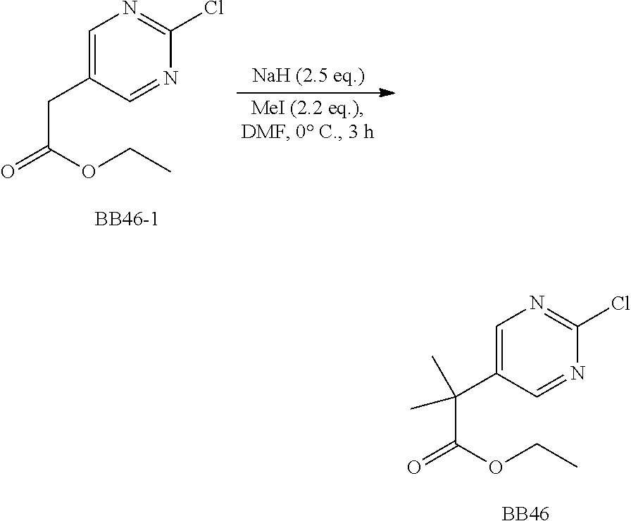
O=C(OCC)C(C1=CN=C(Cl)N=C1)(C)C.[BB46].O=C(OCC)CC1=CN=C(Cl)N=C1.[BB46-1]
